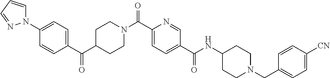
C1CN(C(C2=CC=C(C(=O)NC3CCN(CC4=CC=C([CN])C=C4)CC3)C=N2)=O)CCC1C(C1=CC=C(N2C=CC=N2)C=C1)=O
